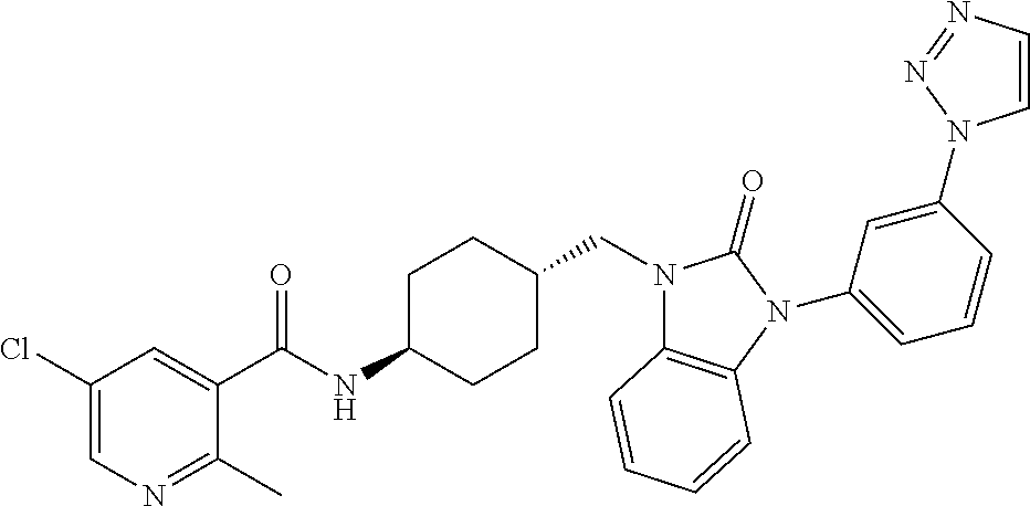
C1(Cl)=CN=C(C)C(C(NC2CCC(CN3C4=C(N(C5=CC=CC(N6C=CN=N6)=C5)C3=O)C=CC=C4)CC2)=O)=C1
